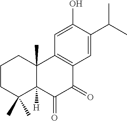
C1=C(O)C(C(C)C)=CC2=C1C1(C)C([H])(C(=O)C2=O)C(C)(C)CCC1
